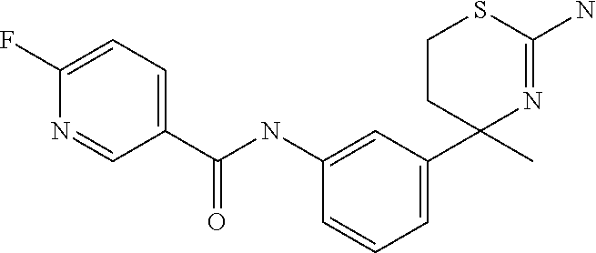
C1=C(C2(C)N=C(N)SCC2)C=C(NC(C2=CC=C(F)N=C2)=O)C=C1
